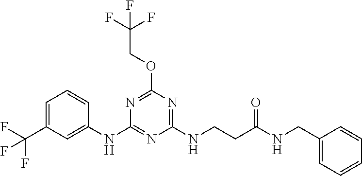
C1=CC(NC2=NC(NCCC(NCC3=CC=CC=C3)=O)=NC(OCC(F)(F)F)=N2)=CC(C(F)(F)F)=C1
